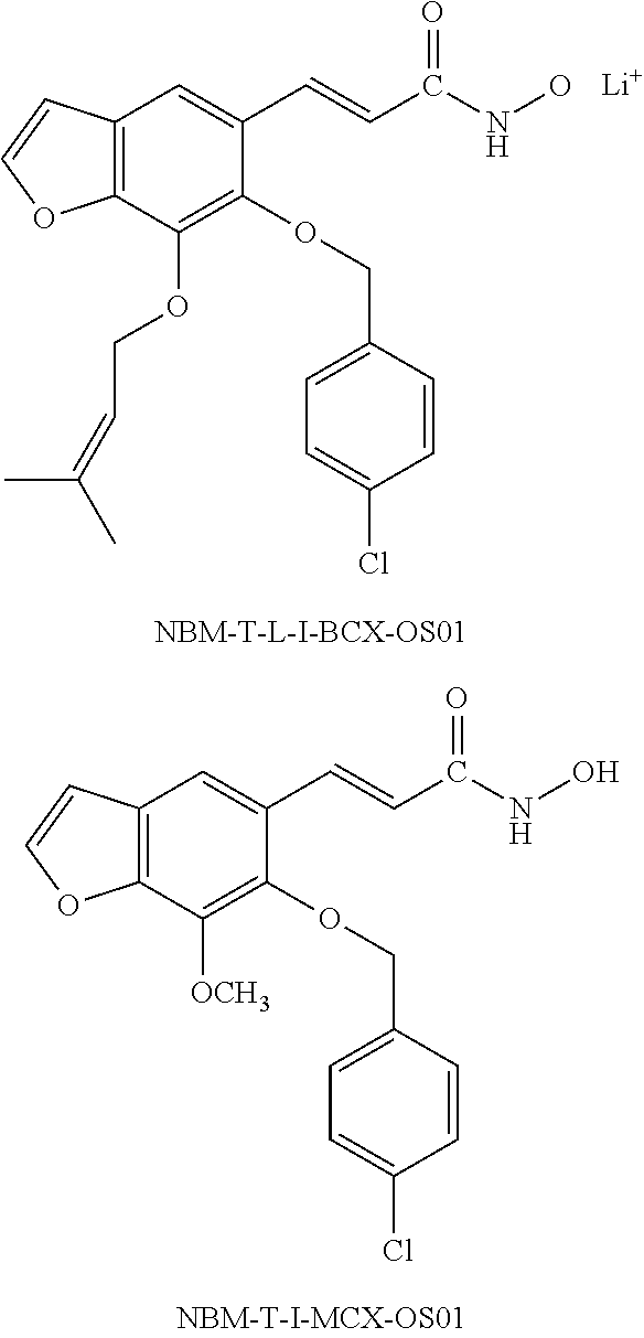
C1(C=CC(=O)NO)=CC2=C(C(OCC=C(C)C)=C1OCC1=CC=C(Cl)C=C1)OC=C2.[Li].C1(C=CC(=O)NO)=CC2=C(C([OCH3])=C1OCC1=CC=C(Cl)C=C1)OC=C2
